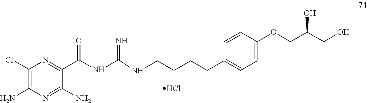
C1(Cl)=C(N)N=C(N)C(C(=O)NC(=N)NCCCCC2=CC=C(OCC(CO)O)C=C2)=N1.Cl
